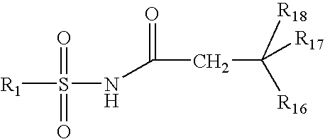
[R1]S(NC(=O)CC([R18])([R16])[R17])(=O)=O
